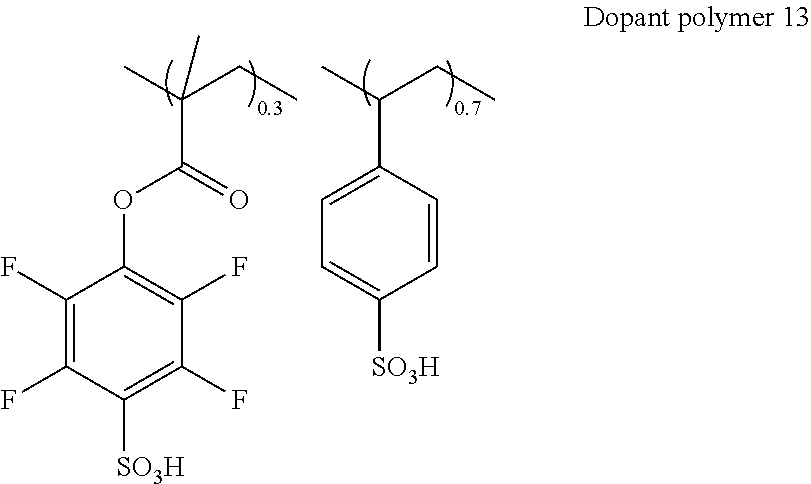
CC(CC)C1=CC=C([SO3H])C=C1.CC(CC)(C(=O)OC1=C(F)C(F)=C([SO3H])C(F)=C1F)C
